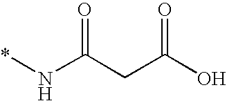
*NC(CC(O)=O)=O
